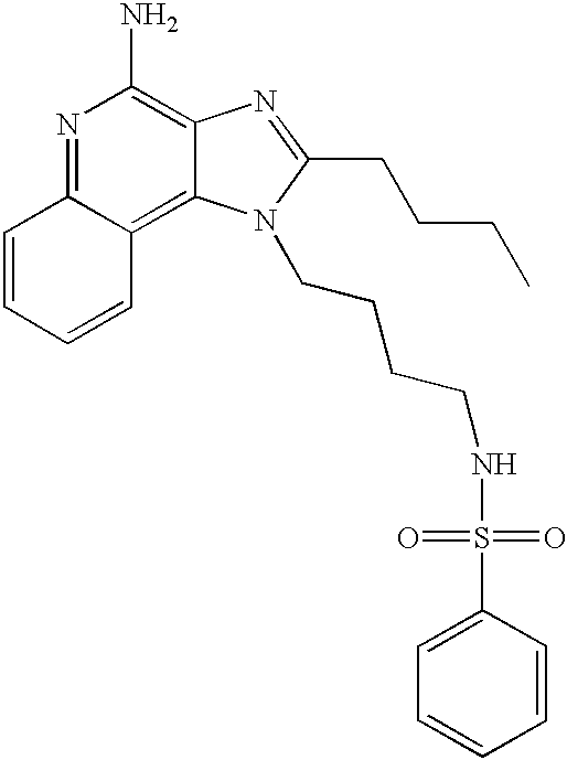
N1=C2C(=C3C(=C1N)N=C(CCCC)N3CCCCNS(=O)(=O)C1=CC=CC=C1)C=CC=C2
